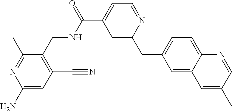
C1=C(C(=O)NCC2=C(C#N)C=C(N)N=C2C)C=C(CC2=CC=C3C(=C2)C=C(C)C=N3)N=C1
